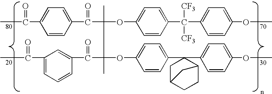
C1=C(C(C)=O)C=CC(C(C(C)(C(C(C2=CC(C(C)=O)=CC=C2)=O)(OC2=CC=C(C3(C4=CC=C(OC)C=C4)CC4CCC3C4)C=C2)C)OC2=CC=C(C(C3=CC=C(OC)C=C3)([CF3])[CF3])C=C2)=O)=C1
